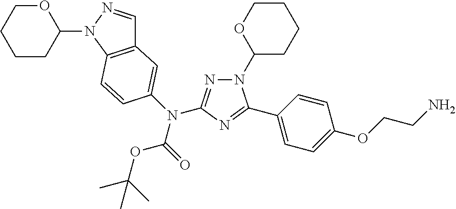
C12=C(N(C3OCCCC3)N=C1)C=CC(N(C1=NN(C3CCCCO3)C(C3=CC=C(OCCN)C=C3)=N1)C(=O)OC(C)(C)C)=C2
